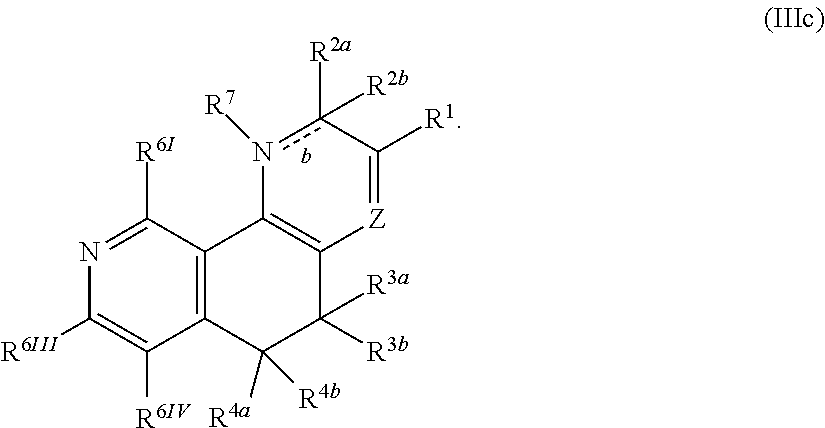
C12=C(C([R4a])([R4b])C([R3a])([R3b])C3=C1n([R7])c([R2a])([R2b])C([R1])=[Z]3)C([R6IV])=C([R6III])N=C2[R6I]
